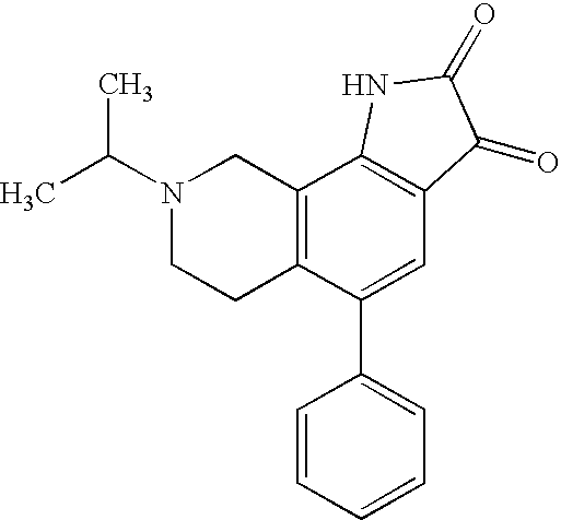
C12=C(C(C3=CC=CC=C3)=CC3=C1NC(=O)C3=O)CCN(C(C)C)C2
